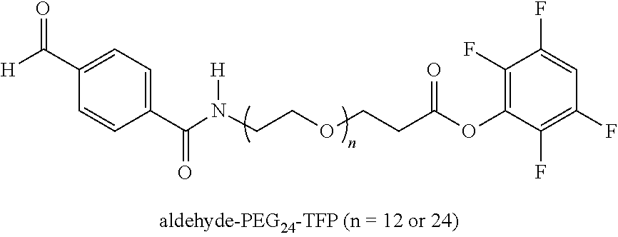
[H]C(=O)C1=CC=C(C(N(CCOCCC(OC2=C(F)C(F)=CC(F)=C2F)=O)[H])=O)C=C1
